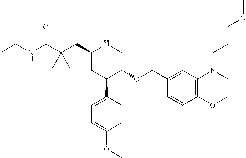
C1(CC(C(NCC)=O)(C)C)CC(C2=CC=C(OC)C=C2)C(OCC2=CC3=C(C=C2)OCCN3CCCOC)CN1
